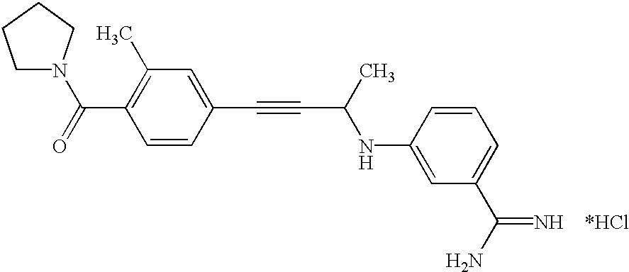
C1(C)=C(C(=O)N2CCCC2)C=CC(C#CC(NC2=CC(C(N)=N)=CC=C2)C)=C1
